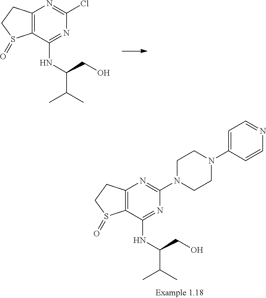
C12=C(C(NC(C(C)C)CO)=NC(Cl)=N1)S(=O)CC2.C12=C(C(NC(C(C)C)CO)=NC(N3CCN(C4=CC=NC=C4)CC3)=N1)S(=O)CC2
